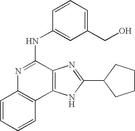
C1=CC=CC2=C1N=C(NC1=CC(CO)=CC=C1)C1=C2NC(C2CCCC2)=N1
